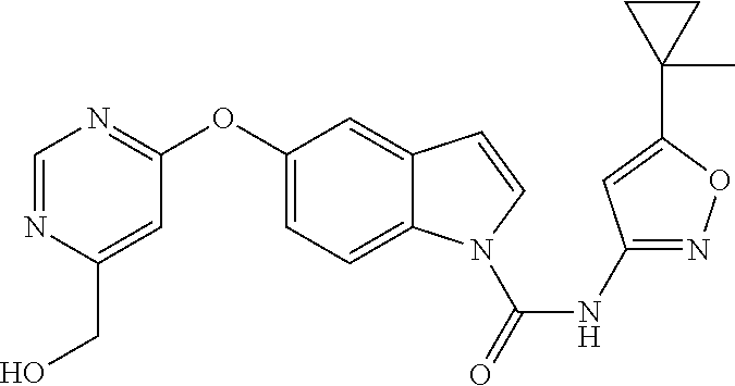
C1(NC(N2C3=CC=C(OC4=NC=NC(CO)=C4)C=C3C=C2)=O)=NOC(C2(C)CC2)=C1
